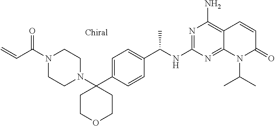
N1=C(NC(C2=CC=C(C3(N4CCN(C(C=C)=O)CC4)CCOCC3)C=C2)C)N=C2C(=C1N)C=CC(=O)N2C(C)C
